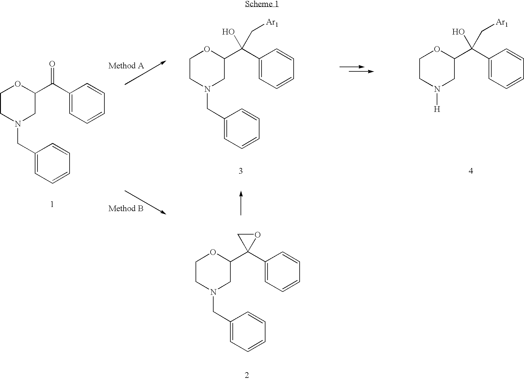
C1CN(CC2=CC=CC=C2)CC(C(C2=CC=CC=C2)(O)C[Ar1])O1.C1CN(CC2=CC=CC=C2)CC(C(C2=CC=CC=C2)=O)O1.C1CN([H])CC(C(C2=CC=CC=C2)(O)C[Ar1])O1.C1CN(CC2=CC=CC=C2)CC(C2(C3=CC=CC=C3)CO2)O1
